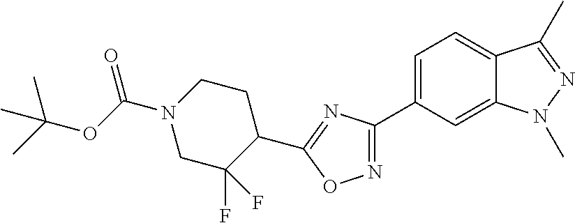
C1CN(C(OC(C)(C)C)=O)CC(F)(F)C1C1=NC(C2=CC=C3C(=C2)N(C)N=C3C)=NO1
